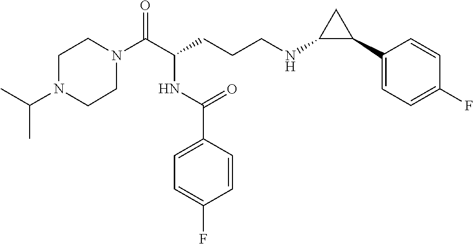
C1N(C(C(CCCNC2C(C3=CC=C(F)C=C3)C2)NC(C2=CC=C(F)C=C2)=O)=O)CCN(C(C)C)C1
